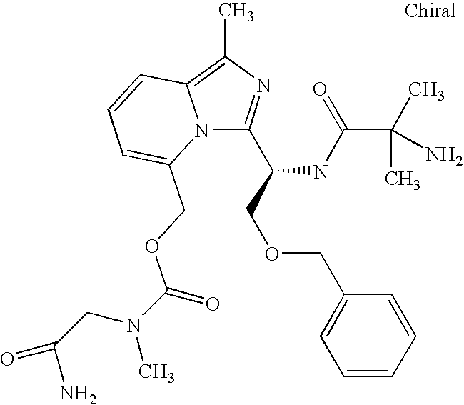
N12C(C(COCC3=CC=CC=C3)NC(C(C)(N)C)=O)=NC(C)=C1C=CC=C2COC(=O)N(CC(=O)N)C
